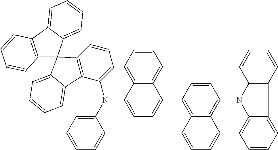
C12=C(C3=CC=CC=C3C13C1=C(C(N(C4=CC=CC=C4)C4=CC=C(C5=C6C(=C(N7C8=CC=CC=C8C8=C7C=CC=C8)C=C5)C=CC=C6)C5=CC=CC=C45)=CC=C1)C1=CC=CC=C31)C=CC=C2
